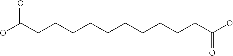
C(CC(O)=O)CCCCCCCCC(O)=O
